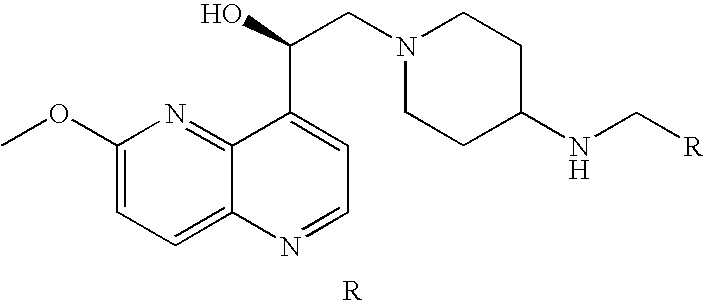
C1(OC)=CC=C2C(=N1)C(C(O)CN1CCC(NC[R])CC1)=CC=N2
